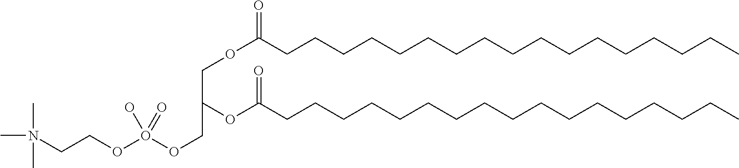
CN(C)(C)CCOO(OCC(OC(CCCCCCCCCCCCCCCCC)=O)COC(CCCCCCCCCCCCCCCCC)=O)(O)=O
